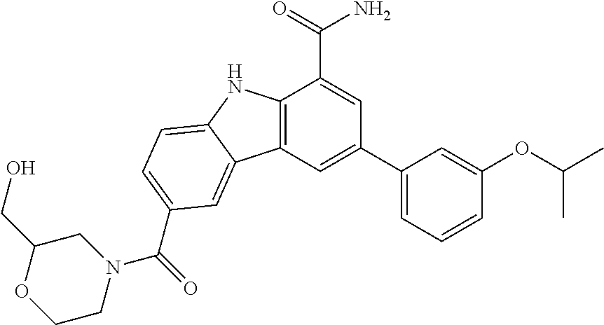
C12=C(C=C(C3=CC=CC(OC(C)C)=C3)C=C1C(=O)N)C1=CC(C(=O)N3CC(CO)OCC3)=CC=C1N2
